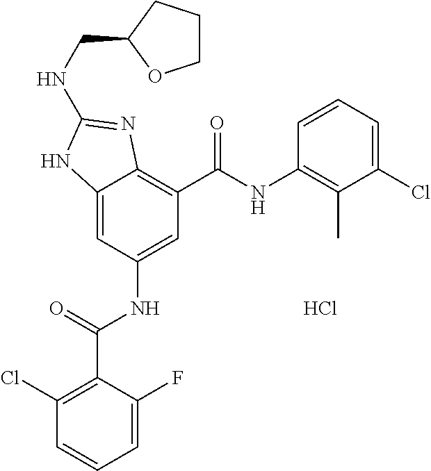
C12=CC(NC(C3=C(Cl)C=CC=C3F)=O)=CC(C(NC3=C(C)C(Cl)=CC=C3)=O)=C1N=C(NCC1OCCC1)N2.Cl
